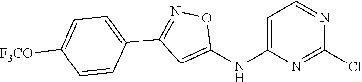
C1=C(NC2=CC(C3=CC=C([F3CO])C=C3)=NO2)N=C(Cl)N=C1
